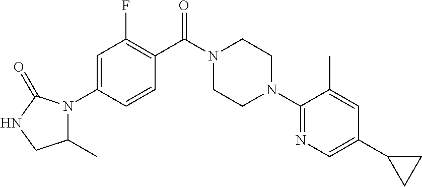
C1=C(N2C(C)CNC2=O)C=CC(C(N2CCN(C3=NC=C(C4CC4)C=C3C)CC2)=O)=C1F
